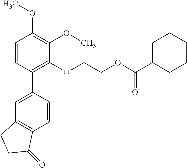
C1=CC(C2=CC3=C(C=C2)C(=O)CC3)=C(OCCOC(C2CCCCC2)=O)C(OC)=C1OC
